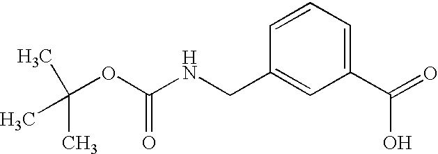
C1=CC=C(C(O)=O)C=C1CNC(OC(C)(C)C)=O
